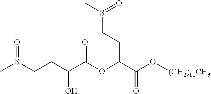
CS(CCC(C(OC(C(O[(CH2)11CH3])=O)CCS(C)=O)=O)O)=O
